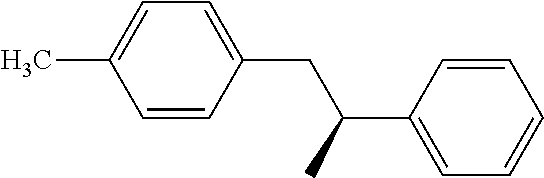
C1=CC(CC(C)C2=CC=CC=C2)=CC=C1C
